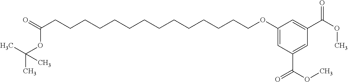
C(CCCCCCCCCCCCCCOC1=CC(C(OC)=O)=CC(C(OC)=O)=C1)(=O)OC(C)(C)C
